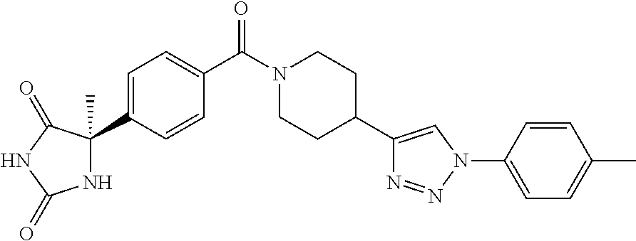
N1C(C)(C2=CC=C(C(N3CCC(C4=CN(C5=CC=C(C)C=C5)N=N4)CC3)=O)C=C2)C(=O)NC1=O
